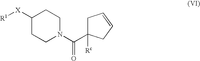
C1([X][R1])CCN(C(C2([Rc])CC=CC2)=O)CC1
